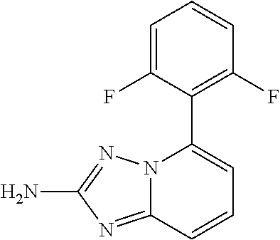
NC1=NN2C(=N1)C=CC=C2C1=C(F)C=CC=C1F
